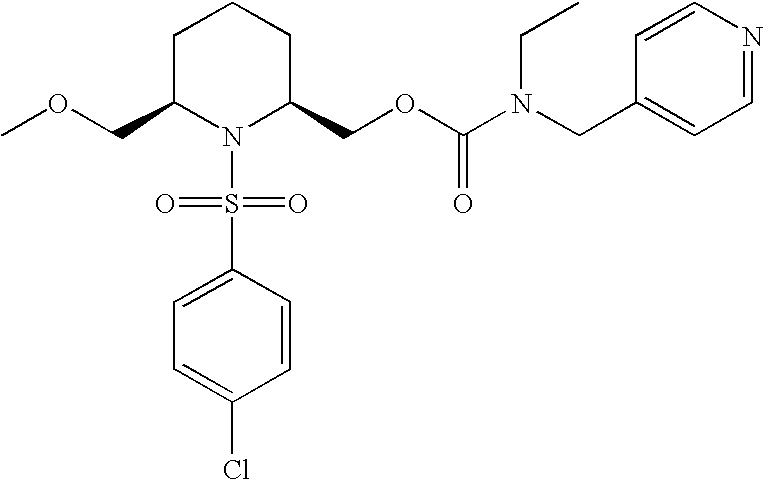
C1C(COC)N(S(C2=CC=C(Cl)C=C2)(=O)=O)C(COC(=O)N(CC2=CC=NC=C2)CC)CC1
